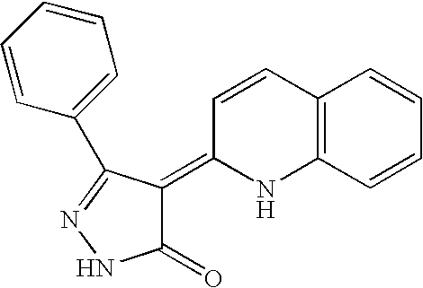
C12=C(C=CC=C1)NC(=C1C(=O)NN=C1C1=CC=CC=C1)C=C2
